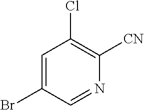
C1=C(Br)C=NC([CN])=C1Cl
